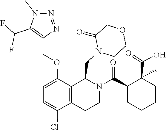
N1(C)N=NC(COC2=CC=C(Cl)C3=C2C(CN2CCOCC2=O)N(C(C2CCCCC2(C(=O)O)C)=O)CC3)=C1C(F)F
